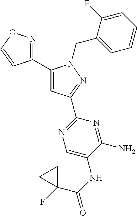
C1(C2=NOC=C2)=CC(C2=NC=C(NC(C3(F)CC3)=O)C(N)=N2)=NN1CC1=CC=CC=C1F
